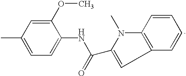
C1(OC)=CC(C)=CC=C1NC(C1=CC2=C(N1C)C=CC=C2)=O
